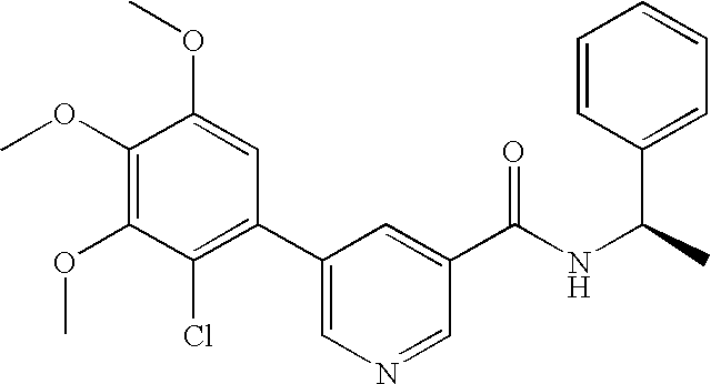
C1(OC)=C(OC)C(Cl)=C(C2=CN=CC(C(NC(C)C3=CC=CC=C3)=O)=C2)C=C1OC
